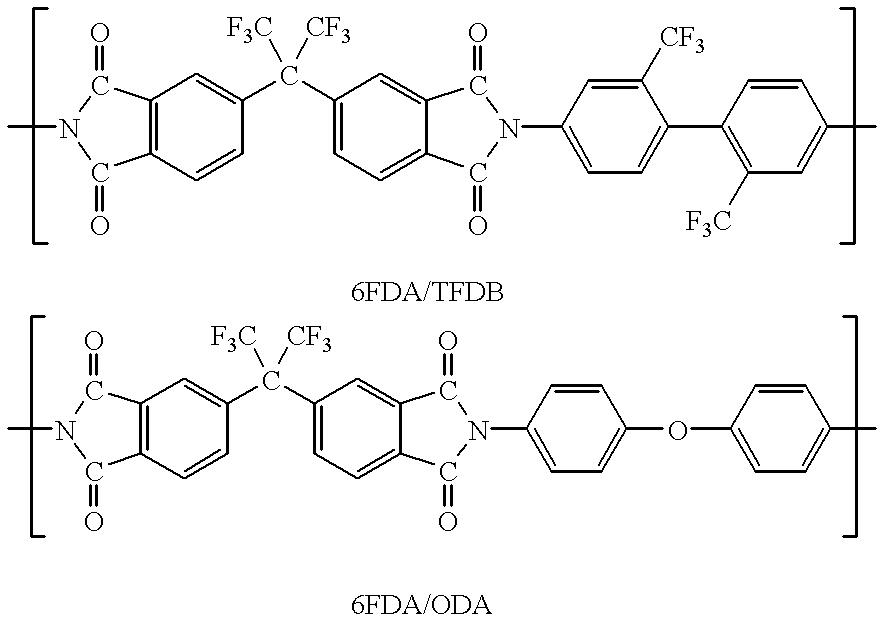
C12=C(C=CC(C(C3=CC=C4C(=C3)C(=O)N(C3=CC=C(C5=C([F3C])C=C(C)C=C5)C([CF3])=C3)C4=O)([CF3])[F3C])=C1)C(=O)N(C)C2=O.C12=C(C=CC(C(C3=CC=C4C(=C3)C(=O)N(C3=CC=C(OC5=CC=C(C)C=C5)C=C3)C4=O)([CF3])[F3C])=C1)C(=O)N(C)C2=O
